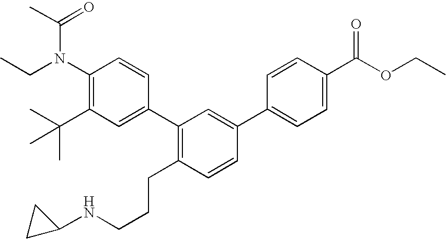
C1(N(C(C)=O)CC)=C(C(C)(C)C)C=C(C2=C(CCCNC3CC3)C=CC(C3=CC=C(C(OCC)=O)C=C3)=C2)C=C1
